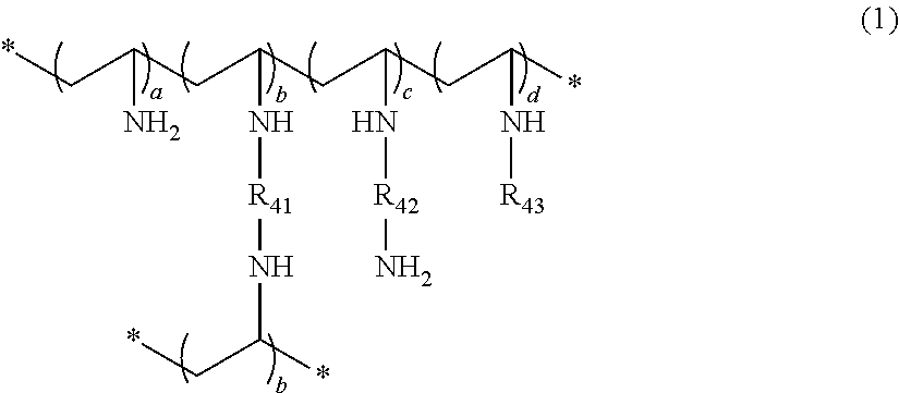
*CC(CC(CC(CC(*)N[R43])N[R42]N)N[R41]NC(C*)*)N
